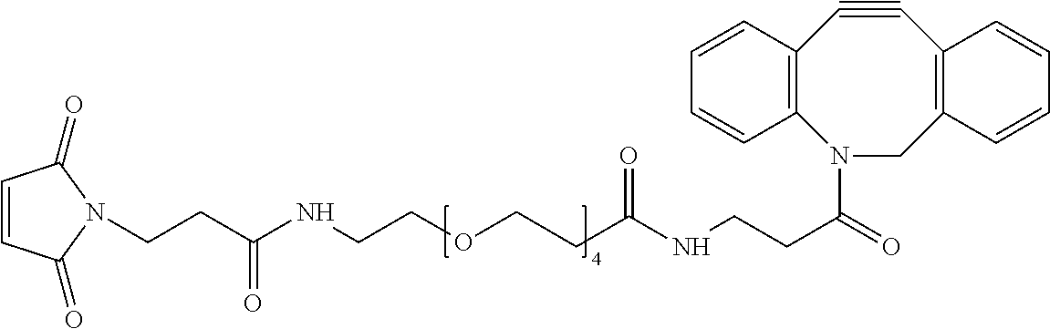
C(CC(=O)NCCOCCC(NCCC(=O)N1CC2=C(C#CC3=C1C=CC=C3)C=CC=C2)=O)N1C(=O)C=CC1=O
